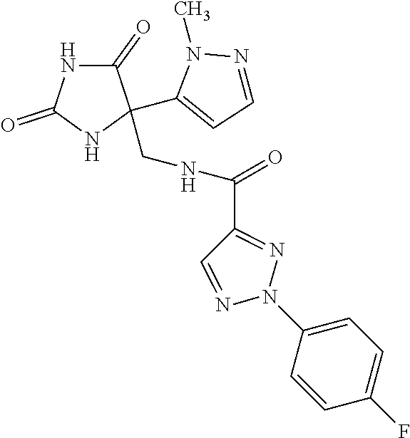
C1(=O)NC(=O)NC1(C1=CC=NN1C)CNC(C1=NN(C2=CC=C(F)C=C2)N=C1)=O
